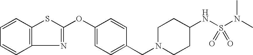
C1=CC2=C(C=C1)N=C(OC1=CC=C(CN3CCC(NS(N(C)C)(=O)=O)CC3)C=C1)S2
